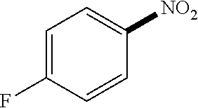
C1=C(F)C=CC([NO2])=C1
